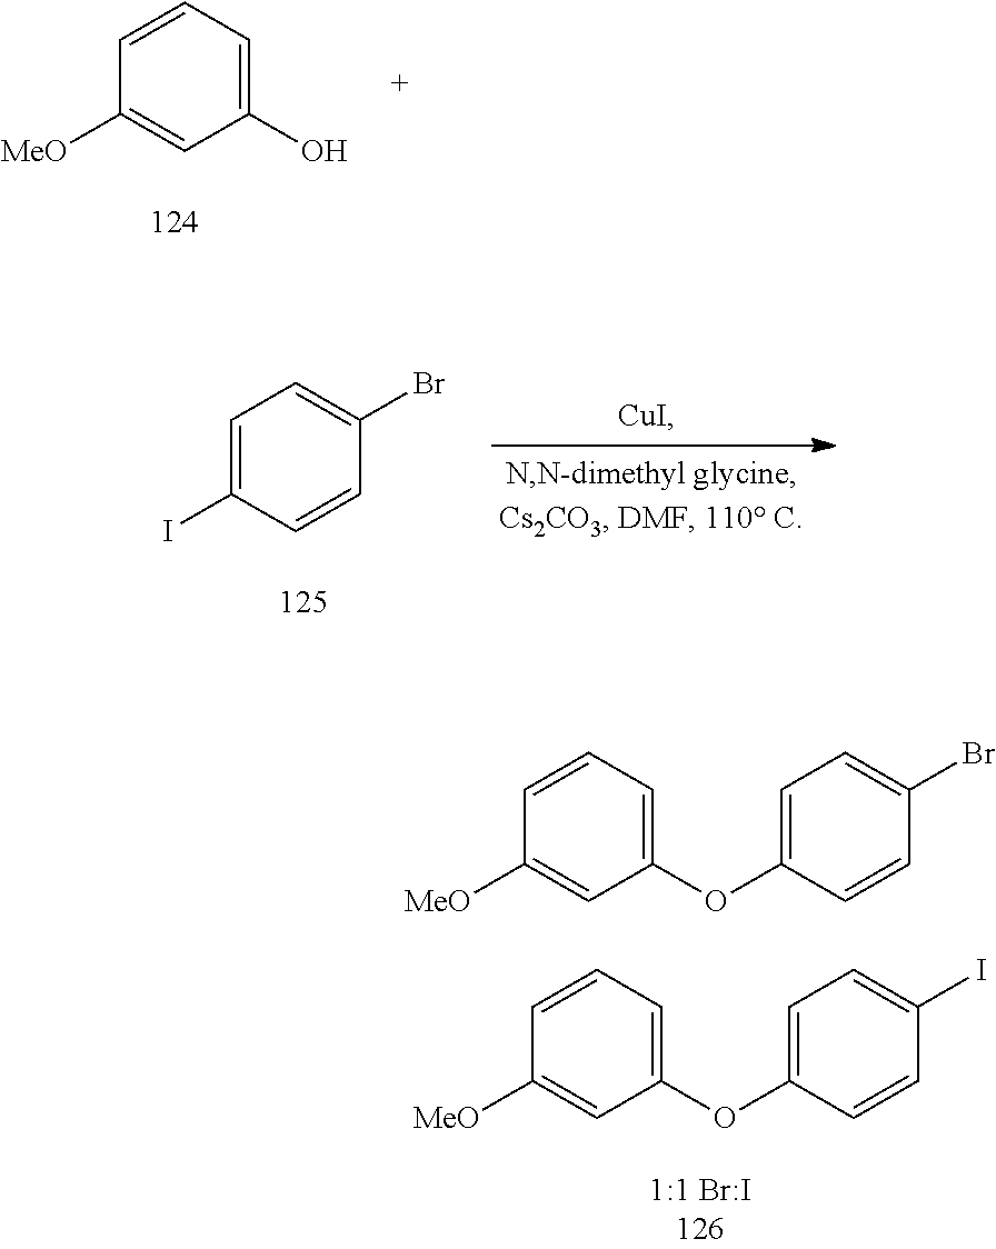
C1=CC=C(O)C=C1[MeO].C1=C(I)C=CC(Br)=C1.C1=CC=C(OC2=CC=C(Br)C=C2)C=C1[MeO].C1=CC=C(OC2=CC=C(I)C=C2)C=C1[MeO]
